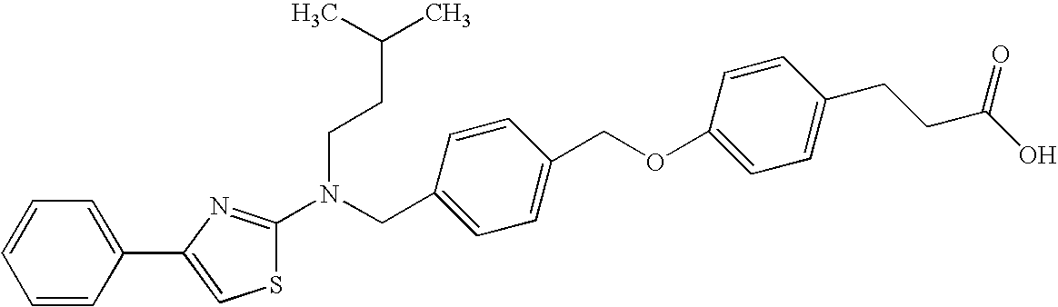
C1=CC(C2=CSC(N(CC3=CC=C(COC4=CC=C(CCC(O)=O)C=C4)C=C3)CCC(C)C)=N2)=CC=C1
